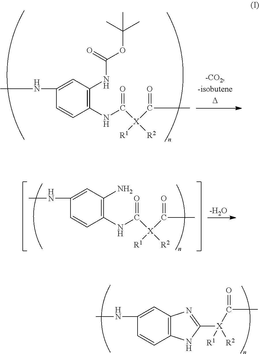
C1(NC([X]([R2])(C(=O)C)[R1])=O)=C(NC(OC(C)(C)C)=O)C=C(NC)C=C1.C1(NC([X]([R2])(C(=O)C)[R1])=O)=C(N)C=C(NC)C=C1.[-H2O].C12=C(C=C(NC)C=C1)N=C([X](C(=O)C)([R2])[R1])N2
